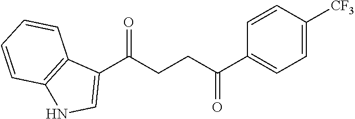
C1(C(CCC(C2=CC=C([CF3])C=C2)=O)=O)=CNC2=C1C=CC=C2
